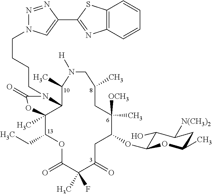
C12C(C)(C(CC)OC(=O)C(C)(F)C(=O)CC(OC3C(O)C([N(CH3)2])CC(C)O3)C([OCH3])(C)CC(C)CN([H])C1C)OC(=O)N2CCCCN1N=NC(C2=NC3=C(S2)C=CC=C3)=C1
